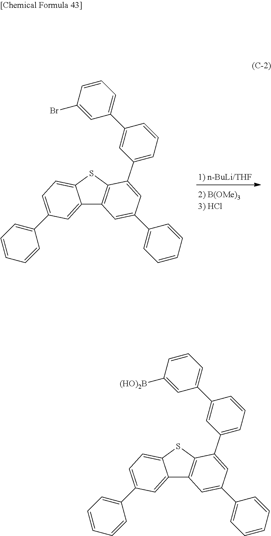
C1=CC(C2=CC3=C(SC4=CC=C(C5=CC=CC=C5)C=C34)C(C3=CC=CC(C4=CC=CC([(HO)2B])=C4)=C3)=C2)=CC=C1.C1=CC(C2=CC3=C(SC4=CC=C(C5=CC=CC=C5)C=C34)C(C3=CC=CC(C4=CC=CC(Br)=C4)=C3)=C2)=CC=C1
